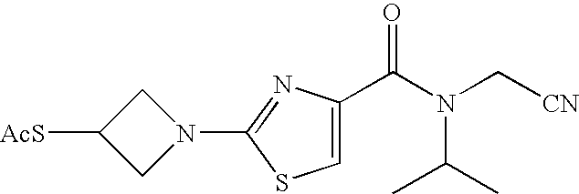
C1N(C2=NC(C(N(C[CN])C(C)C)=O)=CS2)CC1[AcS]
